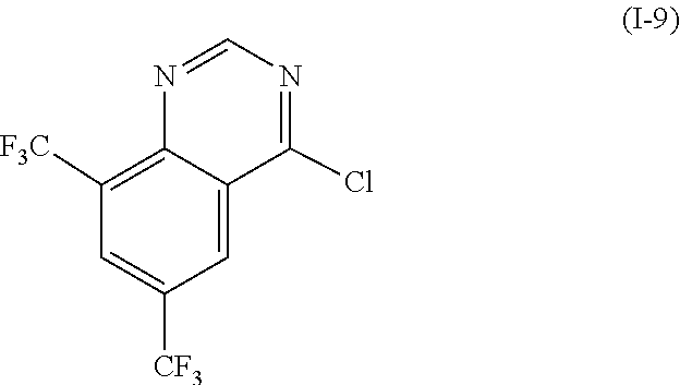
C12=CC([CF3])=CC([F3C])=C1N=CN=C2Cl
